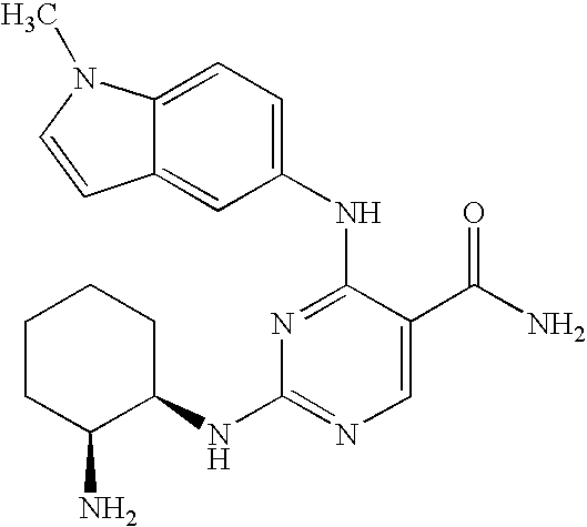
C1CC(N)C(NC2=NC=C(C(N)=O)C(NC3=CC=C4C(=C3)C=CN4C)=N2)CC1
